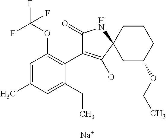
C1=C(C)C=C(CC)C(C2=C(O)C3(NC2=O)CC(OCC)CCC3)=C1OC(F)(F)F.[Na]
